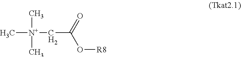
C[N+](CC(=O)O[R8])(C)C
